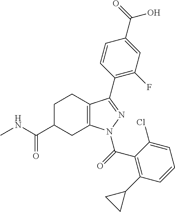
C12=C(N(C(C3=C(C4CC4)C=CC=C3Cl)=O)N=C1C1=C(F)C=C(C(O)=O)C=C1)CC(C(NC)=O)CC2
